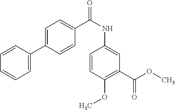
C1=CC(OC)=C(C(OC)=O)C=C1NC(C1=CC=C(C2=CC=CC=C2)C=C1)=O
